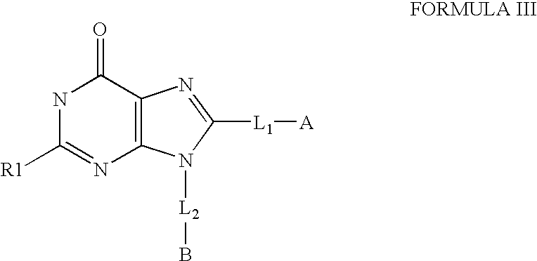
N1C([R1])=NC2=C(C1=O)N=C([L1][A])N2[L2]B
